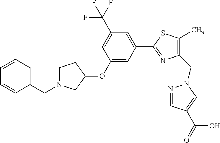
C1N(CC2=CC=CC=C2)CC(OC2=CC(C3=NC(CN4N=CC(C(=O)O)=C4)=C(C)S3)=CC(C(F)(F)F)=C2)C1
